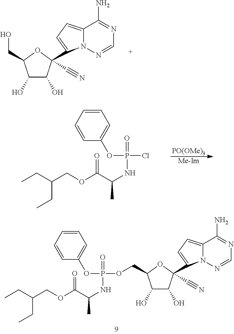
C12=CC=C(C3(C#N)C(O)C(O)C(CO)O3)N1N=CN=C2N.[PO(OMe)3].[Me-Im].C(COC(C(NP(Cl)(OC1=CC=CC=C1)=O)C)=O)(CC)CC.C(COC(C(NP(OCC1C(O)C(O)C(C#N)(C2=CC=C3N2N=CN=C3N)O1)(OC1=CC=CC=C1)=O)C)=O)(CC)CC
